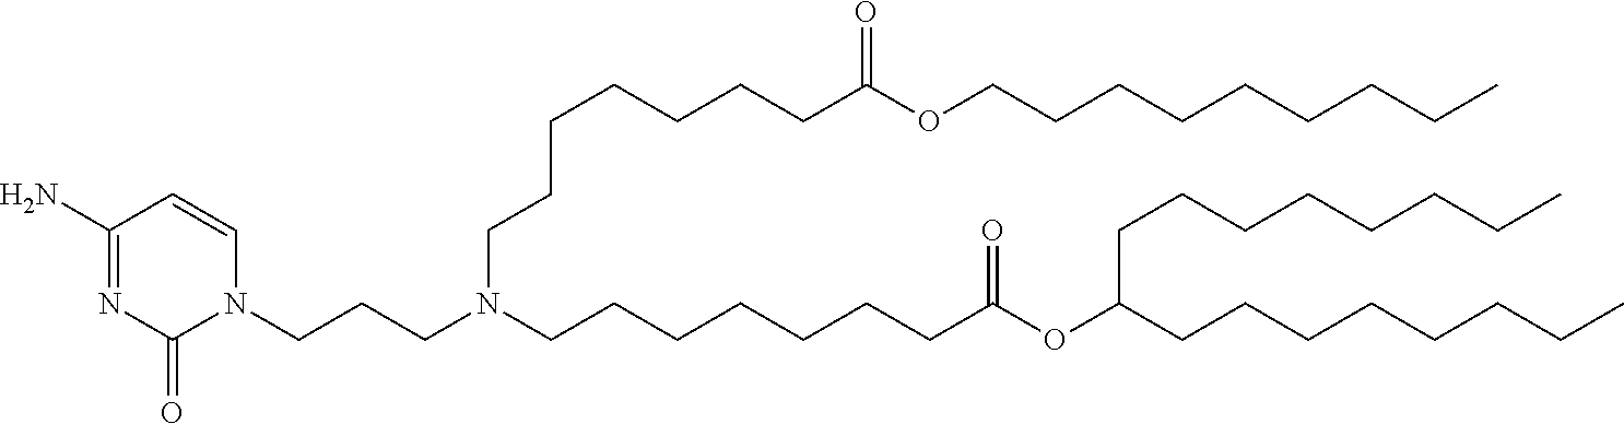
C(CCC)CCCCCOC(CCCCCCCN(CCCCCCCC(=O)OC(CCCCCCCC)CCCCCCCC)CCCN1C=CC(N)=NC1=O)=O
